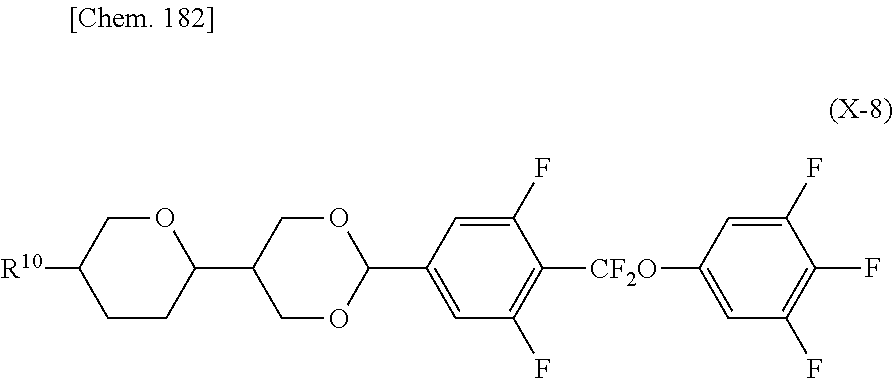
C1(F)=CC(C2OCC(C3OCC([R10])CC3)CO2)=CC(F)=C1[CF2O]C1=CC(F)=C(F)C(F)=C1
